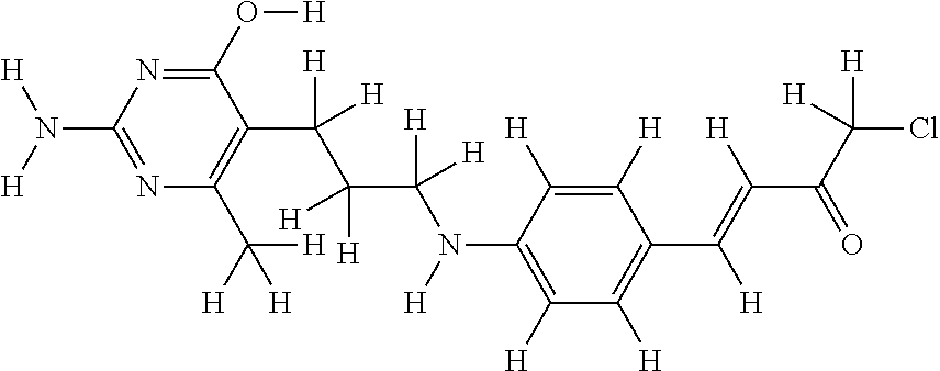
N1=C(N([H])[H])N=C(O[H])C(C([H])(C([H])([H])C([H])([H])N([H])C2=C([H])C([H])=C(C(=C([H])C(=O)C([H])(Cl)[H])[H])C([H])=C2[H])[H])=C1C([H])([H])[H]
